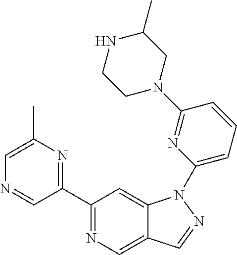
C1(C2=NC(C)=CN=C2)=NC=C2C(=C1)N(C1=CC=CC(N3CC(C)NCC3)=N1)N=C2
